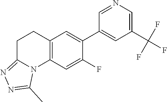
C12=C(C=C(F)C(C3=CC(C(F)(F)F)=CN=C3)=C1)N1C(=NN=C1C)CC2
